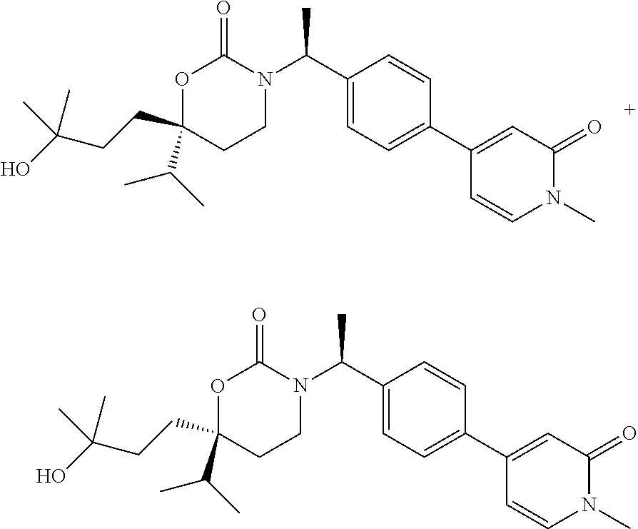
O1C(CCC(O)(C)C)(C(C)C)CCN(C(C)C2=CC=C(C3=CC(=O)N(C)C=C3)C=C2)C1=O.O1C(CCC(O)(C)C)(C(C)C)CCN(C(C)C2=CC=C(C3=CC(=O)N(C)C=C3)C=C2)C1=O
